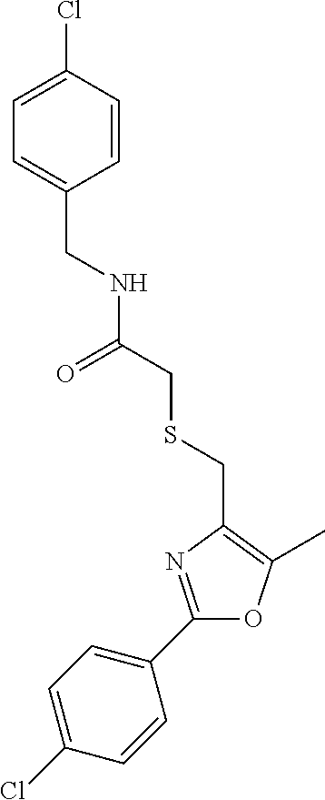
C1(Cl)=CC=C(C2=NC(CSCC(NCC3=CC=C(Cl)C=C3)=O)=C(C)O2)C=C1
